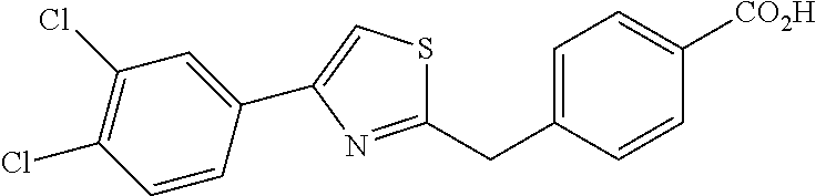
C1(CC2=CC=C([CO2H])C=C2)=NC(C2=CC(Cl)=C(Cl)C=C2)=CS1
